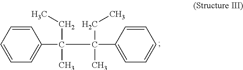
C(C(C)(C(C1=CC=CC=C1)(CC)C)C1=CC=CC=C1)C
